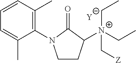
[Y].C1CC([N+](C[Z])(CC)CC)C(=O)N1C1=C(C)C=CC=C1C
